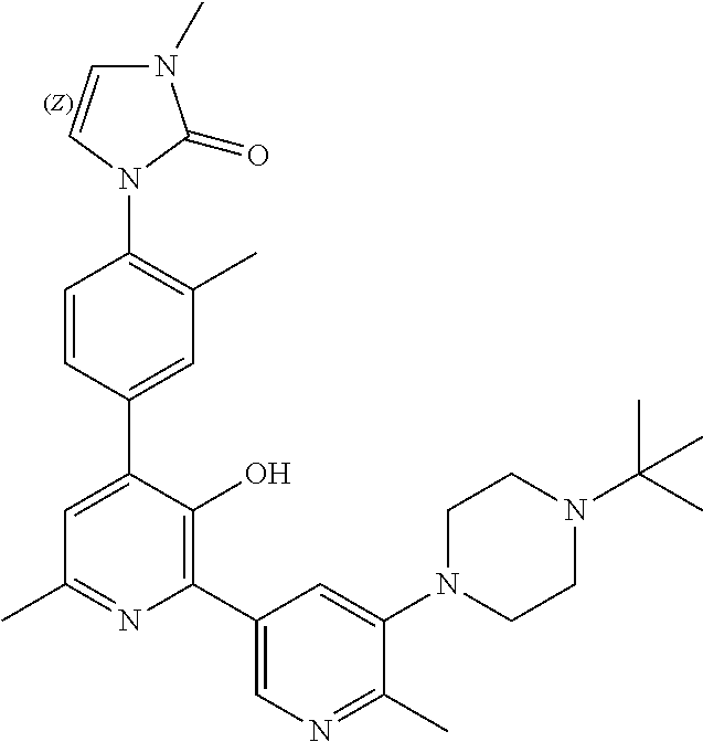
C1=CC(C2=CC(C)=NC(C3=CN=C(C)C(N4CCN(C(C)(C)C)CC4)=C3)=C2O)=CC(C)=C1N1C(=O)N(C)C=C1
